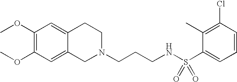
COC1=C(OC)C=C2C(=C1)CCN(CCCNS(=O)(=O)C1=CC=CC(Cl)=C1C)C2
